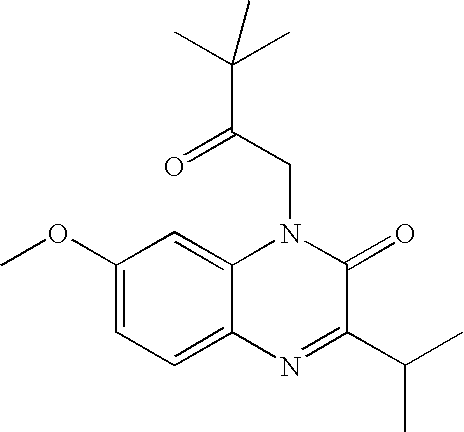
C1(OC)=CC=C2C(=C1)N(CC(C(C)(C)C)=O)C(=O)C(C(C)C)=N2
